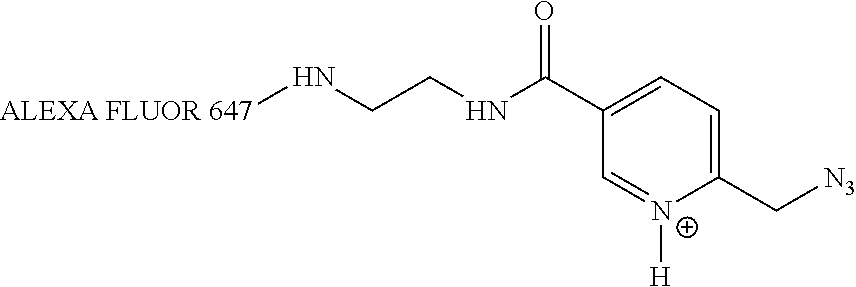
C1(C(NCCN[ALEXA FLUOR 647])=O)=CC=C(C[N3])[N+]([H])=C1
